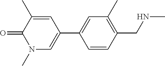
O=C1N(C)C=C(C2=CC(C)=C(CNC)C=C2)C=C1C
